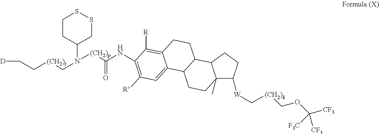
C(C[(CH2)t]CN([(CH2)p]C(NC1=C([R])C=C2C3C(C4C(C)(C([W]C[(CH2)k]COC([CF3])([F3C])[CF3])CC4)CC3)CCC2=C1[R])=O)C1CSSCC1)[D]
